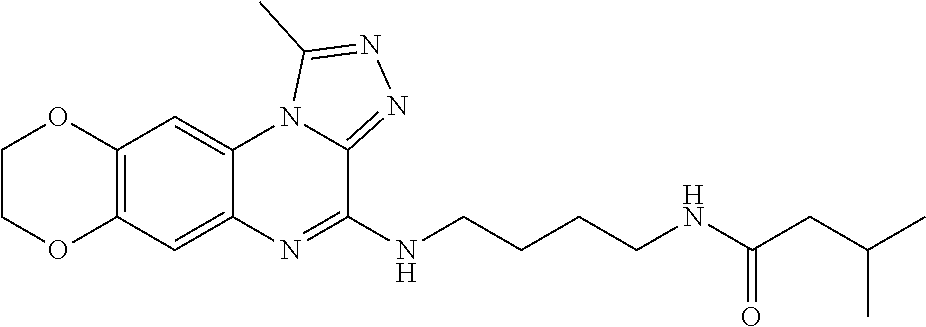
C12=C(C=C3C(=C1)N1C(=NN=C1C)C(NCCCCNC(CC(C)C)=O)=N3)OCCO2
